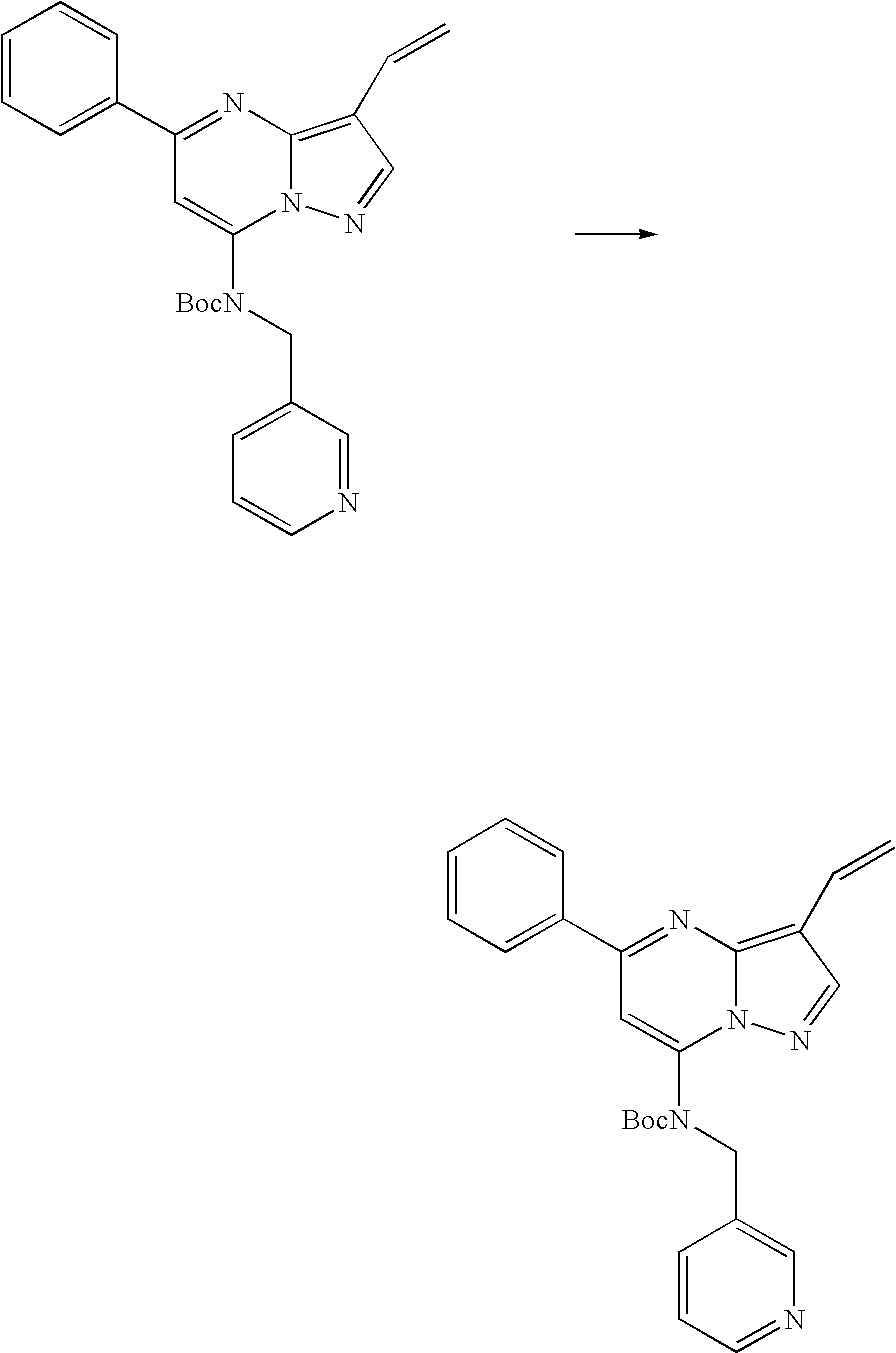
C1=CC=C(C2=NC3=C(C=C)C=NN3C([BocN]CC3=CC=CN=C3)=C2)C=C1.C1=CC=C(C2=NC3=C(C=C)C=NN3C([BocN]CC3=CN=CC=C3)=C2)C=C1
